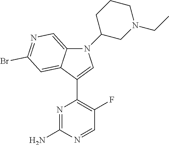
N1=C(N)N=CC(F)=C1C1=CN(C2CN(CC)CCC2)C2=CN=C(Br)C=C12
